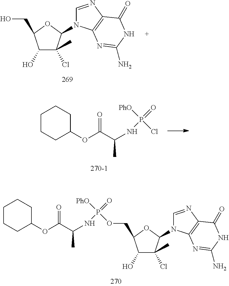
C1(O)C(Cl)(C)C(N2C=NC3=C2N=C(N)NC3=O)OC1CO.C1CCC(OC(C(NP(=O)([PhO])Cl)C)=O)CC1.C1CCC(OC(C(NP(=O)([PhO])OCC2C(O)C(Cl)(C)C(N3C=NC4=C3N=C(N)NC4=O)O2)C)=O)CC1
